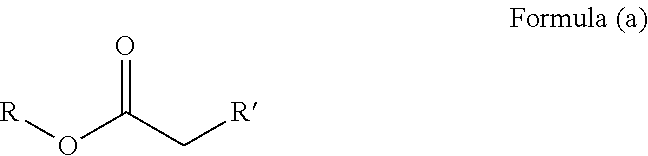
[R]OC(C[R])=O
